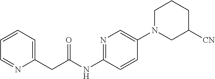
N1=C(NC(CC2=CC=CC=N2)=O)C=CC(N2CC([CN])CCC2)=C1
